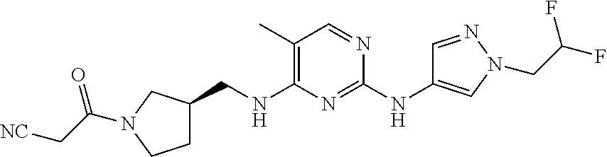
C1C(CNC2=C(C)C=NC(NC3=CN(CC(F)F)N=C3)=N2)CN(C(C[NC])=O)C1
